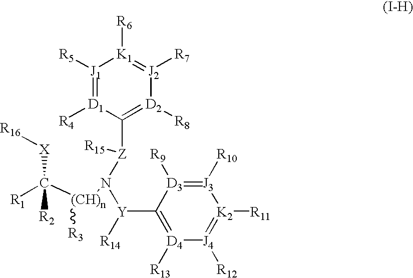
[J1]1([R5])=[D1]([R4])C([Z](N([Y]([R14])C2=[D4]([R13])[J4]([R12])=[K2]([R11])[J3]([R10])=[D3]2[R9])[(CH)n](C([R1])([X][R16])[R2])[R3])[R15])=[D2]([R8])[J2]([R7])=[K1]1[R6]
